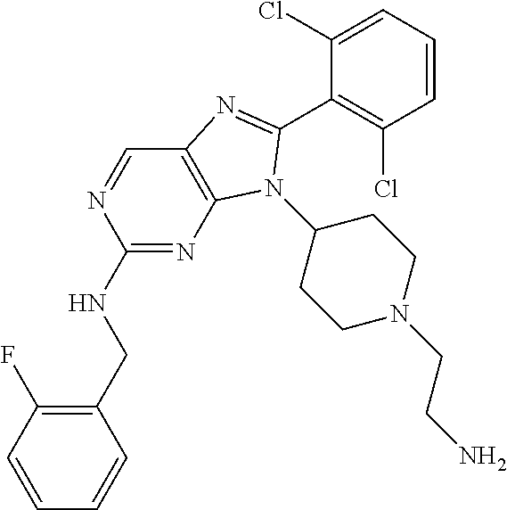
C1(CNC2=NC3=C(C=N2)N=C(C2=C(Cl)C=CC=C2Cl)N3C2CCN(CCN)CC2)=C(F)C=CC=C1
